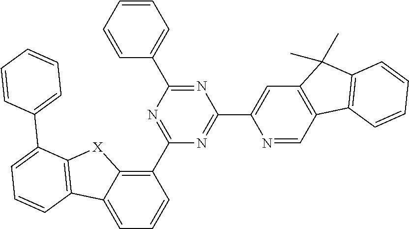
N1=C(C2=C3C(=CC=C2)C2=C([X]3)C(C3=CC=CC=C3)=CC=C2)N=C(C2=CC3=C(C=N2)C2=C(C3(C)C)C=CC=C2)N=C1C1=CC=CC=C1
